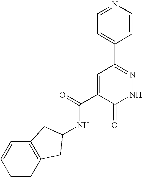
C1=C(C2=NNC(=O)C(C(=O)NC3CC4=C(C=CC=C4)C3)=C2)C=CN=C1
